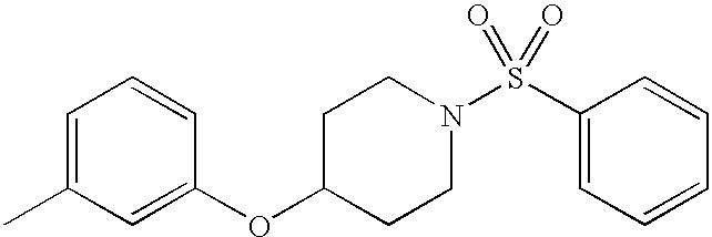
C1=C(C)C=C(OC2CCN(S(=O)(C3=CC=CC=C3)=O)CC2)C=C1
